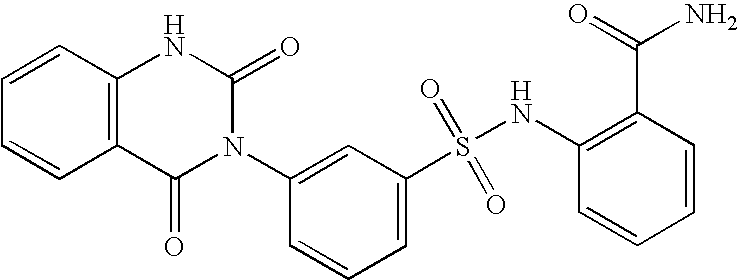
C1=CC2=C(C=C1)C(=O)N(C1=CC(S(=O)(=O)NC3=C(C(=O)N)C=CC=C3)=CC=C1)C(=O)N2
